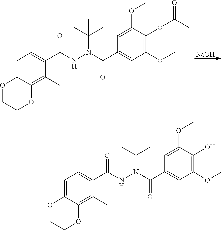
[NaOH].O1CCOC2=C(C)C(C(NN(C(C)(C)C)C(=O)C3=CC(OC)=C(OC(C)=O)C(OC)=C3)=O)=CC=C12.O1CCOC2=C(C)C(C(NN(C(C)(C)C)C(=O)C3=CC(OC)=C(O)C(OC)=C3)=O)=CC=C12
